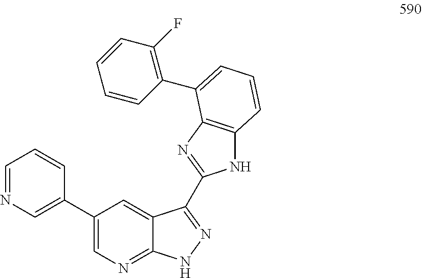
C1=NC=C(C2=CN=C3C(=C2)C(C2=NC4=C(N2)C=CC=C4C2=C(F)C=CC=C2)=NN3)C=C1
